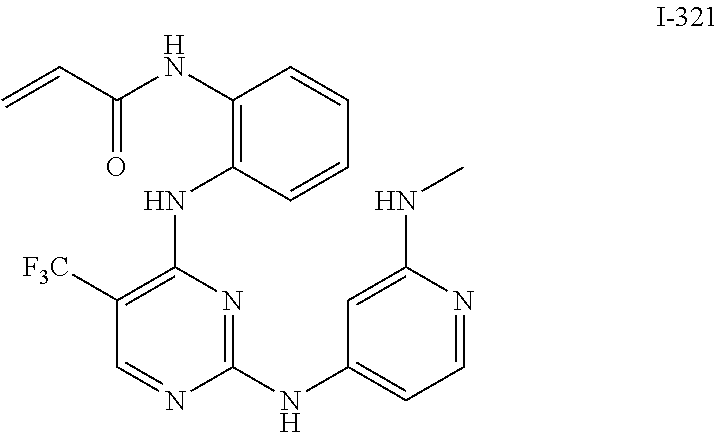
C1=CC(NC2=C([F3C])C=NC(NC3=CC=NC(NC)=C3)=N2)=C(NC(=O)C=C)C=C1
